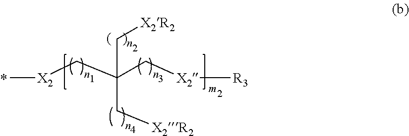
C[X2]CC(C[X2][R3])(C[X2R2])C[X2R2]
